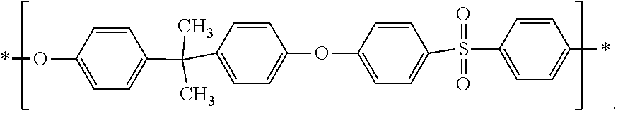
C1(O*)=CC=C(C(C2=CC=C(OC3=CC=C(S(C4=CC=C(*)C=C4)(=O)=O)C=C3)C=C2)(C)C)C=C1
